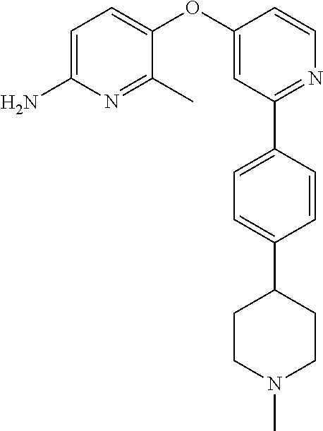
C1=C(N)N=C(C)C(OC2=CC(C3=CC=C(C4CCN(C)CC4)C=C3)=NC=C2)=C1
